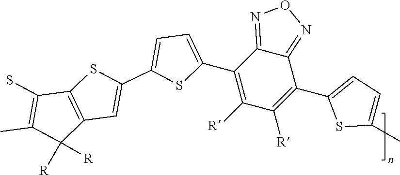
C1=C(C2=C([R])C([R])=C(C3=CC=C(C)S3)C3=NON=C23)SC(C2=CC3=C(S2)C(S)=C(C)C3([R])[R])=C1
